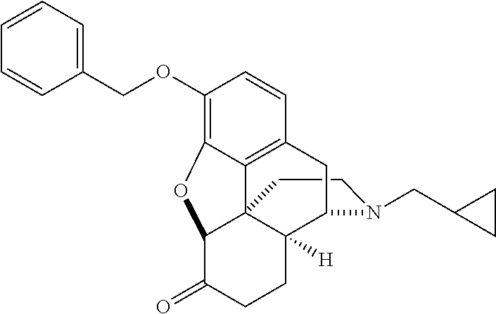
C1CN(CC2CC2)C2C3([H])C14C1=C(C=CC(OCC5=CC=CC=C5)=C1OC4C(=O)CC3)C2
